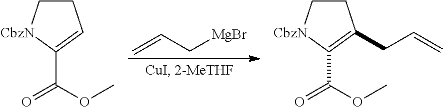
C=CC[MgBr].C1C[CbzN]C(C(OC)=O)=C1.C1C[CbzN]C(C(OC)=O)=C1CC=C
